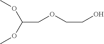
C(OCCO)C(OC)OC
